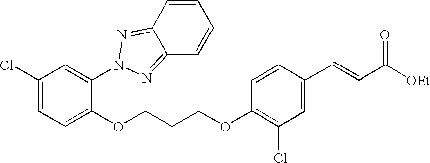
C1(Cl)=CC=C(OCCCOC2=C(Cl)C=C(C=CC([OEt])=O)C=C2)C(N2N=C3C=CC=CC3=N2)=C1
